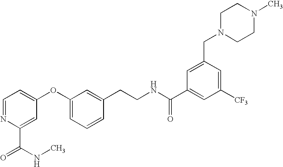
C1=NC(C(NC)=O)=CC(OC2=CC=CC(CCNC(C3=CC([CF3])=CC(CN4CCN(C)CC4)=C3)=O)=C2)=C1
